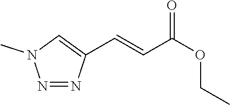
N1=NC(C=CC(OCC)=O)=CN1C
